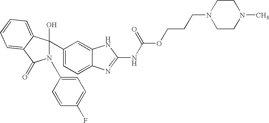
N1(C2=CC=C(F)C=C2)C(O)(C2=CC=C3C(=C2)NC(NC(OCCCN2CCN(C)CC2)=O)=N3)C2=CC=CC=C2C1=O
